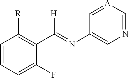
C1=CC=C(F)C(C(=NC2=CN=C[A]=C2)[H])=C1[R]
